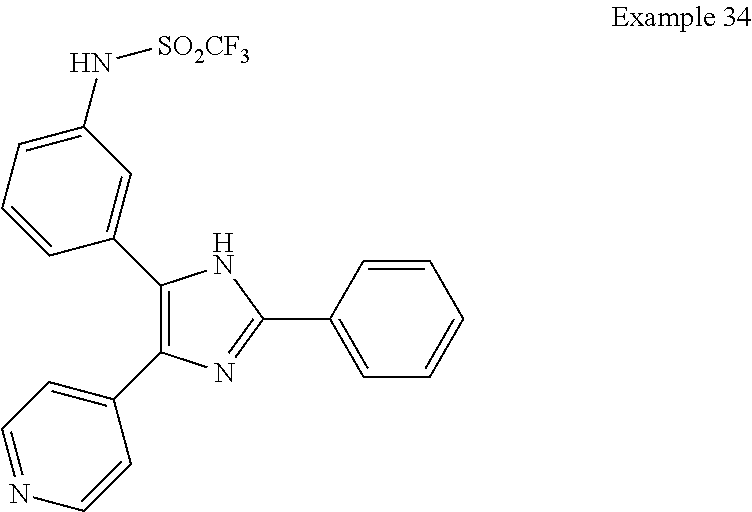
C1(C2=CC(N[SO2CF3])=CC=C2)=C(C2=CC=NC=C2)N=C(C2=CC=CC=C2)N1
